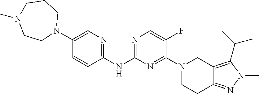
C1=C(N2CCCN(C)CC2)C=CC(NC2=NC=C(F)C(N3CCC4=NN(C)C(C(C)C)=C4C3)=N2)=N1
